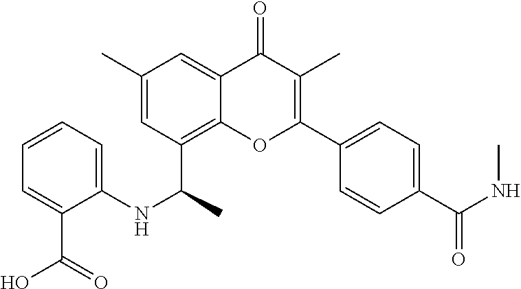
C1=C(NC(C2=C3C(=CC(C)=C2)C(=O)C(C)=C(C2=CC=C(C(=O)NC)C=C2)O3)C)C(C(O)=O)=CC=C1
